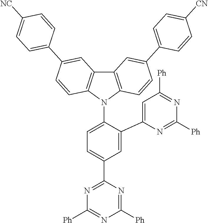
C1=C(C2=CC([Ph])=NC([Ph])=N2)C(N2C3=C(C4=C2C=CC(C2=CC=C([NC])C=C2)=C4)C=C(C2=CC=C([CN])C=C2)C=C3)=CC=C1C1=NC([Ph])=NC([Ph])=N1
